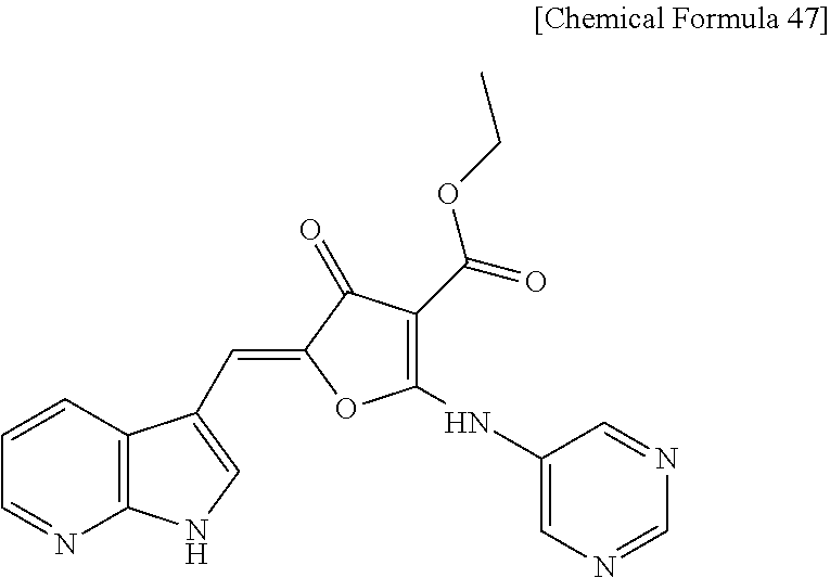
C1=CC2=C(N=C1)NC=C2C=C1OC(NC2=CN=CN=C2)=C(C(=O)OCC)C1=O
